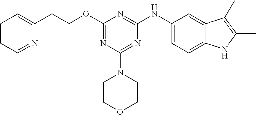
O(C1=NC(N2CCOCC2)=NC(NC2=CC=C3C(=C2)C(C)=C(C)N3)=N1)CCC1=CC=CC=N1
